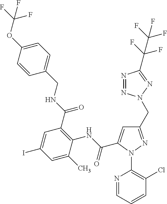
C1=CC(OC(F)(F)F)=CC=C1CNC(C1=C(NC(=O)C2=CC(CN3N=NC(C(F)(F)C(F)(F)F)=N3)=NN2C2=C(Cl)C=CC=N2)C(C)=CC(I)=C1)=O
